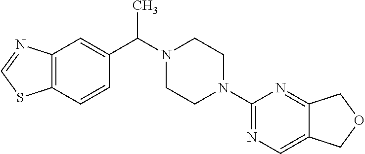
C12=C(C=C(C(N3CCN(C4=NC=C5C(=N4)COC5)CC3)C)C=C1)N=CS2
